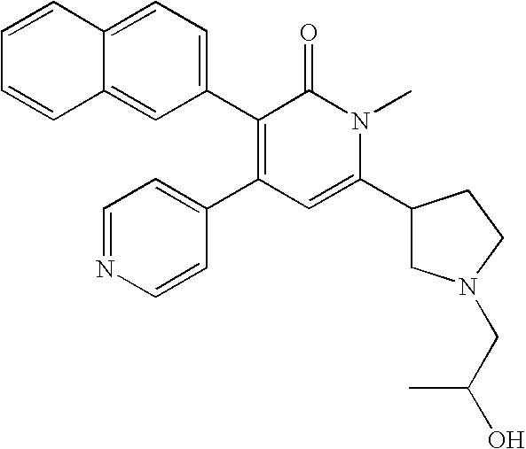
C1=CC=CC2=CC(C3=C(C4=CC=NC=C4)C=C(C4CN(CC(C)O)CC4)N(C)C3=O)=CC=C12
